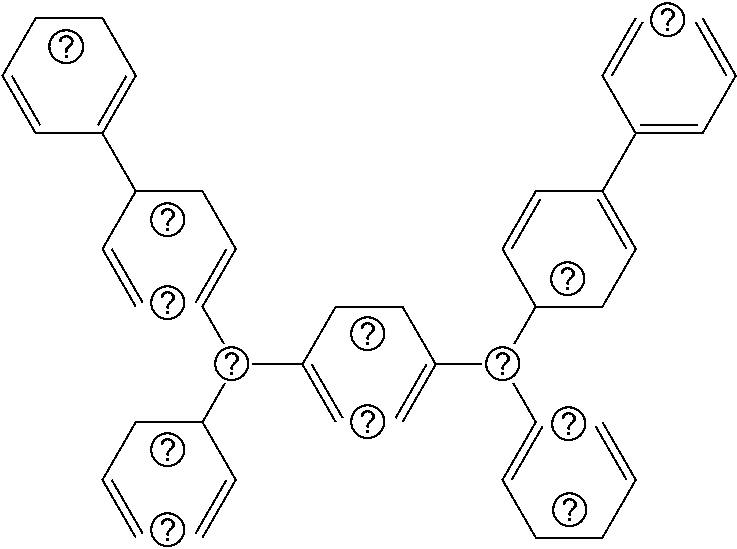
C(CC(=C)C(C(CC=C)C=C)C=CCC(C=C)C1=CCCC=C1)C(=C)C(C1CC=C(C(=CC=C)C=C)C=C1)C=CCCC=C
